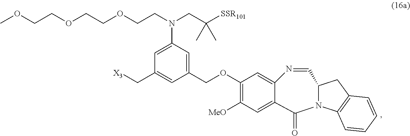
[X3]CC1=CC(COC2=C([MeO])C=C3C(=C2)N=CC2N(C3=O)C3=C(C2)C=CC=C3)=CC(N(CCOCCOCCOC)CC([SSR101])(C)C)=C1
